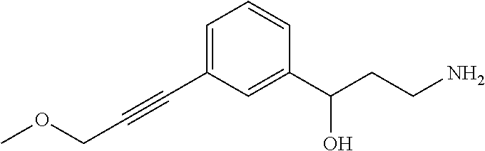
C1=C(C#CCOC)C=C(C(CCN)O)C=C1
